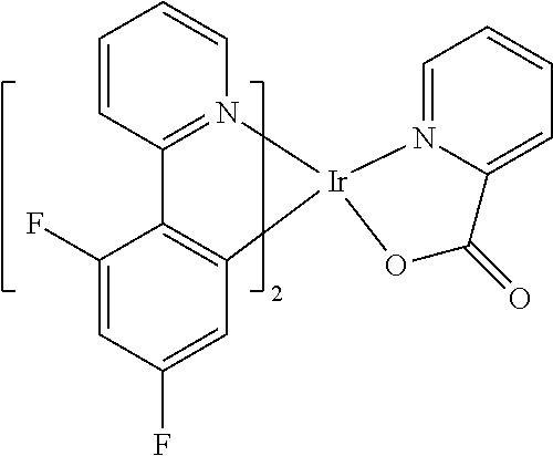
C12=N([Ir]3(C4=C1C(F)=CC(F)=C4)N1=CC=CC=C1C(=O)O3)C=CC=C2
